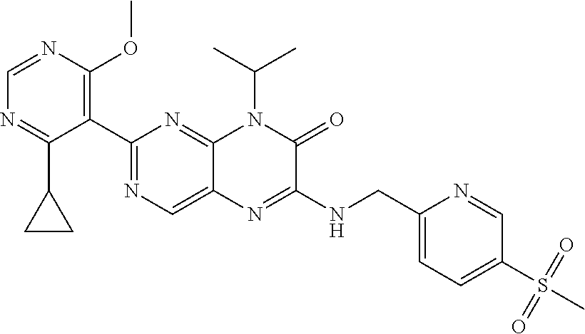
C1=NC(OC)=C(C2=NC=C3C(=N2)N(C(C)C)C(=O)C(NCC2=CC=C(S(C)(=O)=O)C=N2)=N3)C(C2CC2)=N1
